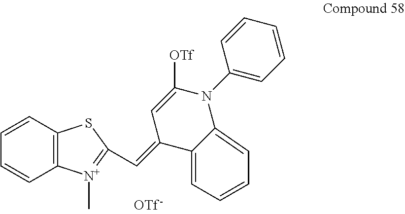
C12=C(C=CC=C1)SC(C=C1C=C([OTf])N(C3=CC=CC=C3)C3=CC=CC=C13)=[N+]2C
